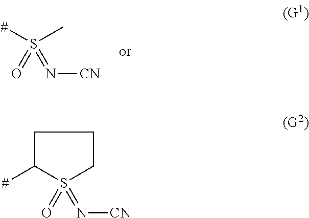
[#]S(C)(=O)=N[CN].C1C([#])S(=O)(=N[CN])CC1
